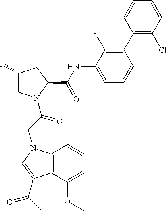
C1(F)CN(C(CN2C3=C(C(C(C)=O)=C2)C(OC)=CC=C3)=O)C(C(=O)NC2=CC=CC(C3=C(Cl)C=CC=C3)=C2F)C1
